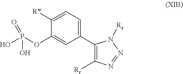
C1([Rw])=CC=C(C2=C([Rt])N=NN2[Rs])C=C1OP(O)(O)=O
